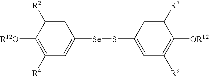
C1=C([R2])C([R12O])=C([R4])C=C1[Se]SC1=CC([R9])=C([OR12])C([R7])=C1
